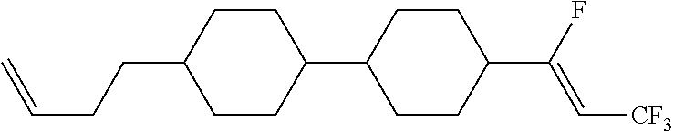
C1CC(C2CCC(C(F)=C[CF3])CC2)CCC1CCC=C
